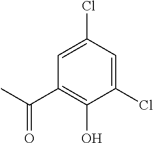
C1=C(Cl)C=C(Cl)C(O)=C1C(C)=O
